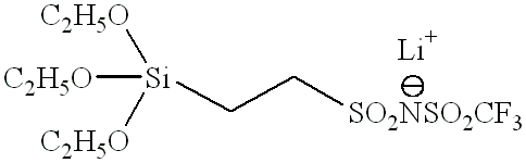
[C2H5O][Si]([C2H5O])([C2H5O])CC[SO2NSO2CF3]
